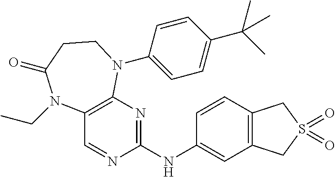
C1=CC(NC2=NC3=C(C=N2)N(CC)C(=O)CCN3C2=CC=C(C(C)(C)C)C=C2)=CC2=C1CS(=O)(=O)C2
